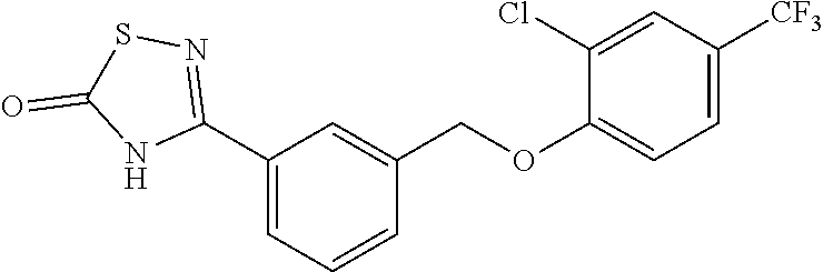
C1(C2=NSC(=O)N2)=CC=CC(COC2=CC=C([CF3])C=C2Cl)=C1
